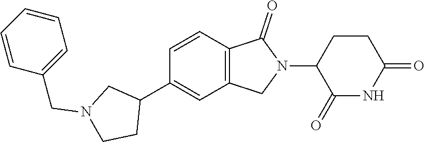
C1=CC2=C(C=C1C1CN(CC3=CC=CC=C3)CC1)CN(C1C(=O)NC(=O)CC1)C2=O
